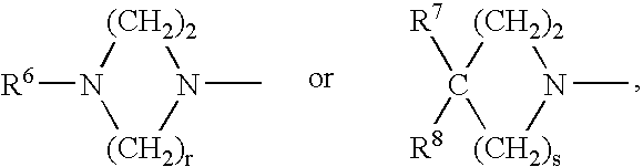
[(CH2)2]1N([R6])[(CH2)r]N1C.[(CH2)2]1C([R8])([R7])[(CH2)s]N1C
